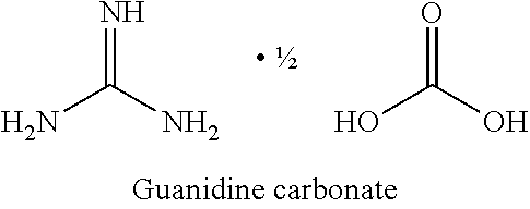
N=C(N)N.O=C(O)O
